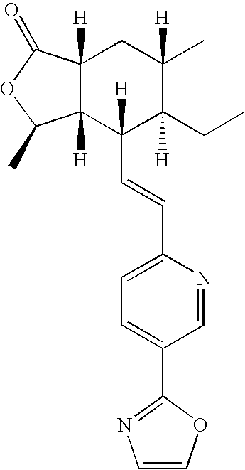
C12([H])C([H])(C(=O)OC1C)CC(C)([H])C(CC)([H])C2(C=CC1=CC=C(C2=NC=CO2)C=N1)[H]
